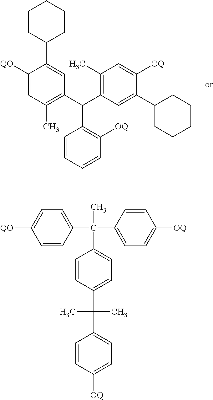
C1([QO])=CC(C)=C(C(C2=C([OQ])C=CC=C2)C2=C(C)C=C([OQ])C(C3CCCCC3)=C2)C=C1C1CCCCC1.C1=CC(C(C2=CC=C([OQ])C=C2)(C)C2=CC=C(C(C3=CC=C([OQ])C=C3)(C)C)C=C2)=CC=C1[QO]
